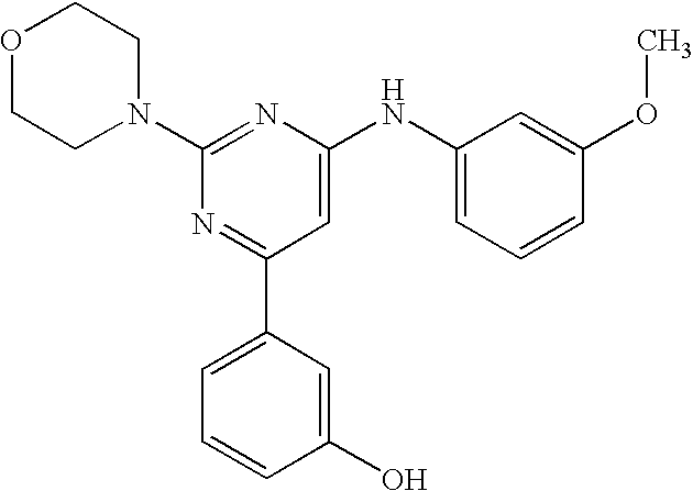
C1(N2CCOCC2)=NC(NC2=CC=CC(OC)=C2)=CC(C2=CC=CC(O)=C2)=N1
